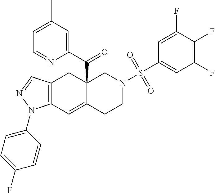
C12=C(C=C3C(C(C4=CC(C)=CC=N4)=O)(C1)CN(S(=O)(=O)C1=CC(F)=C(F)C(F)=C1)CC3)N(C1=CC=C(F)C=C1)N=C2
